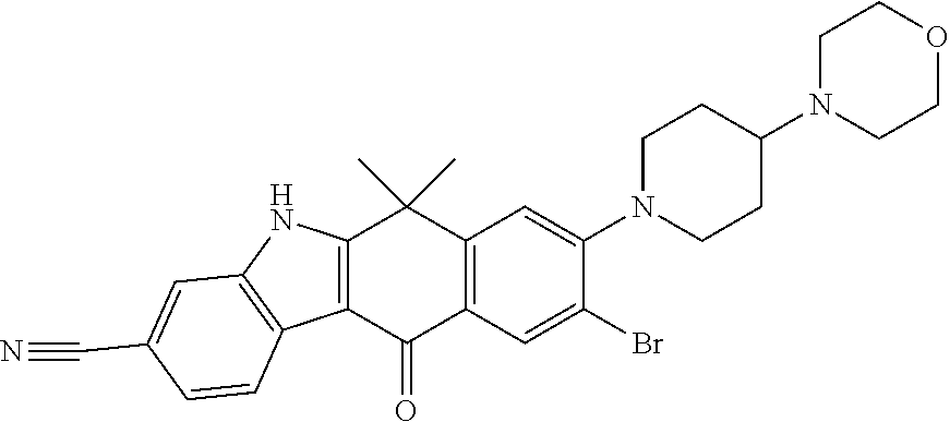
C1CN(C2=CC3=C(C=C2Br)C(=O)C2=C(NC4=C2C=CC(C#N)=C4)C3(C)C)CCC1N1CCOCC1
